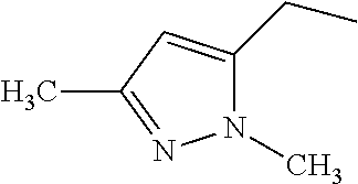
N1(C)C(CC)=CC(C)=N1
